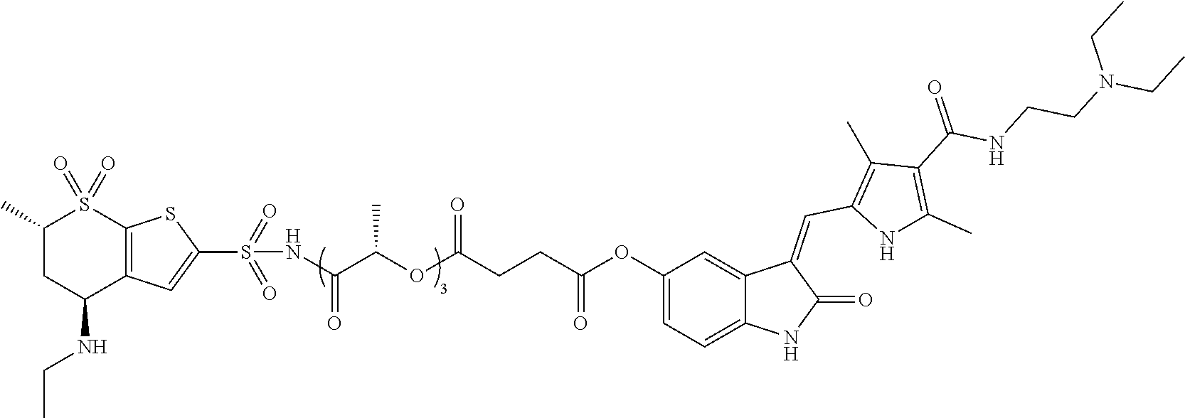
C1(C)CC(NCC)C2=C(S1(=O)=O)SC(S(=O)(=O)NC(C(OC(CCC(OC1=CC=C3C(=C1)C(=CC1=C(C)C(C(=O)NCCN(CC)CC)=C(C)N1)C(=O)N3)=O)=O)C)=O)=C2
